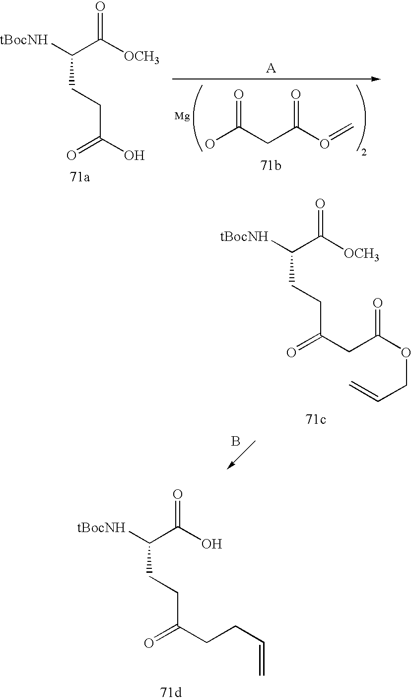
B.C(C([OCH3])=O)([tBocNH])CCC(CC(OCC=C)=O)=O.C(C(O)=O)([tBocNH])CCC(CCC=C)=O.C(C([OCH3])=O)([tBocNH])CCC(O)=O.OC(CC(O=C)=O)=O
